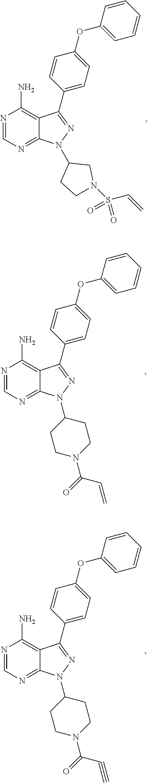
N1=CN=C2C(=C1N)C(C1=CC=C(OC3=CC=CC=C3)C=C1)=NN2C1CCN(S(C=C)(=O)=O)C1.N1=CN=C2C(=C1N)C(C1=CC=C(OC3=CC=CC=C3)C=C1)=NN2C1CCN(C(=O)C=C)CC1.N1=CN=C2C(=C1N)C(C1=CC=C(OC3=CC=CC=C3)C=C1)=NN2C1CCN(C(=O)C#C)CC1
